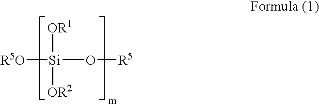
[Si](O[R5])([R5O])([OR1])[OR2]
